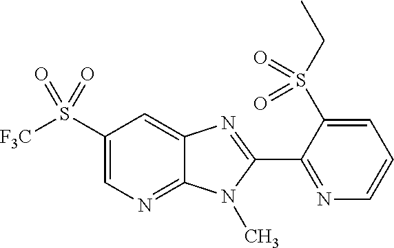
C1(S([F3C])(=O)=O)=CN=C2C(=C1)N=C(C1=NC=CC=C1S(CC)(=O)=O)N2C
